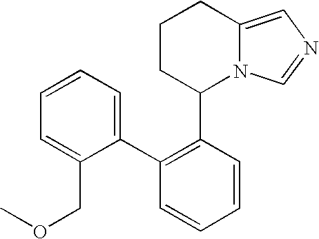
C1CC(C2=C(C3=CC=CC=C3COC)C=CC=C2)N2C(=CN=C2)C1
